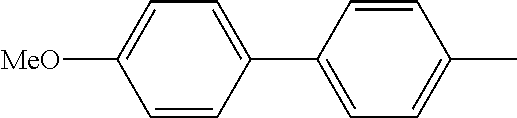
C1=CC(C2=CC=C([MeO])C=C2)=CC=C1C
